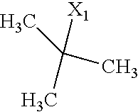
C(C)(C)(C)[X1]
